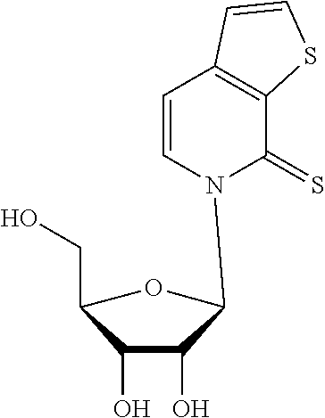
C1=CN(C2C(O)C(O)C(CO)CO2)C(=S)C2=C1C=CS2
